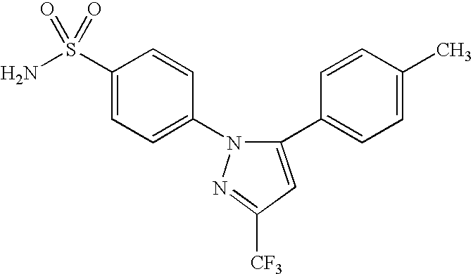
NS(C1=CC=C(N2C(C3=CC=C(C)C=C3)=CC([CF3])=N2)C=C1)(=O)=O
